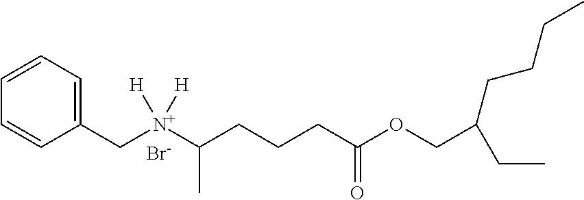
C1=CC=C(C[N+](C(CCCC(OCC(CCCC)CC)=O)C)([H])[H])C=C1.[Br-]
